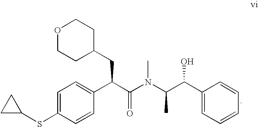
C1=C(SC2CC2)C=CC(C(C(=O)N(C(C(C2=CC=CC=C2)O)C)C)CC2CCOCC2)=C1
